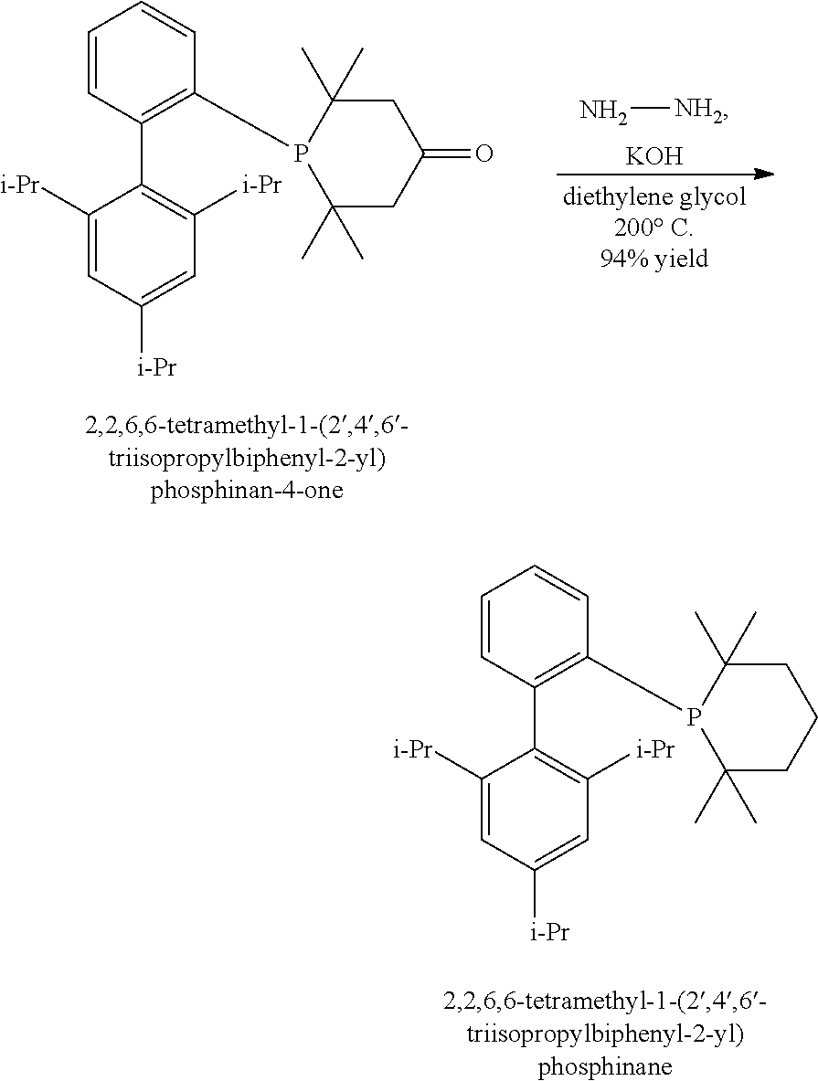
C1=CC(C2=C([i-Pr])C=C([i-Pr])C=C2[i-Pr])=C(P2C(C)(C)CC(=O)CC2(C)C)C=C1.N[NH2].[KOH].C1=CC(C2=C([i-Pr])C=C([i-Pr])C=C2[i-Pr])=C(P2C(C)(C)CCCC2(C)C)C=C1
